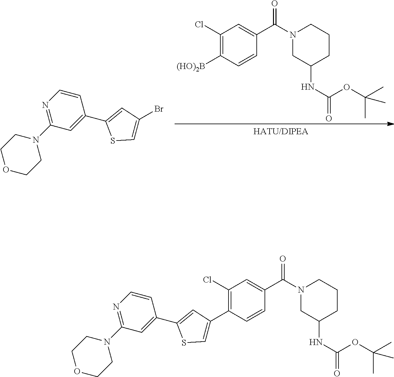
C1COCCN1C1=NC=CC(C2=CC(C3=C(Cl)C=C(C(N4CC(NC(OC(C)(C)C)=O)CCC4)=O)C=C3)=CS2)=C1.C1(Cl)=C([(HO)2B])C=CC(C(N2CC(NC(OC(C)(C)C)=O)CCC2)=O)=C1.C1COCCN1C1=NC=CC(C2=CC(Br)=CS2)=C1
